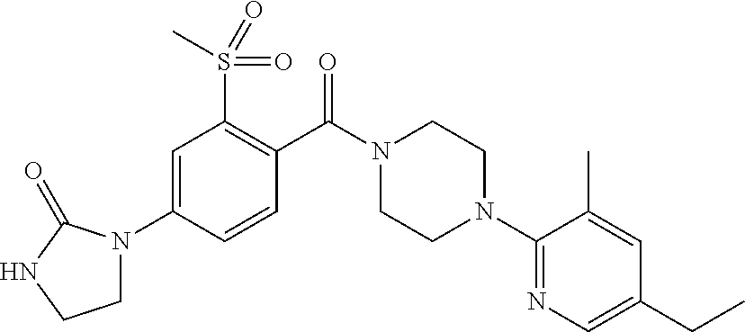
C1=C(N2CCNC2=O)C=CC(C(N2CCN(C3=NC=C(CC)C=C3C)CC2)=O)=C1S(C)(=O)=O
